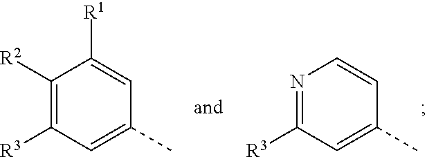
C1([R2])=C([R3])C=C(C)C=C1[R1].N1=C([R3])C=C(C)C=C1
